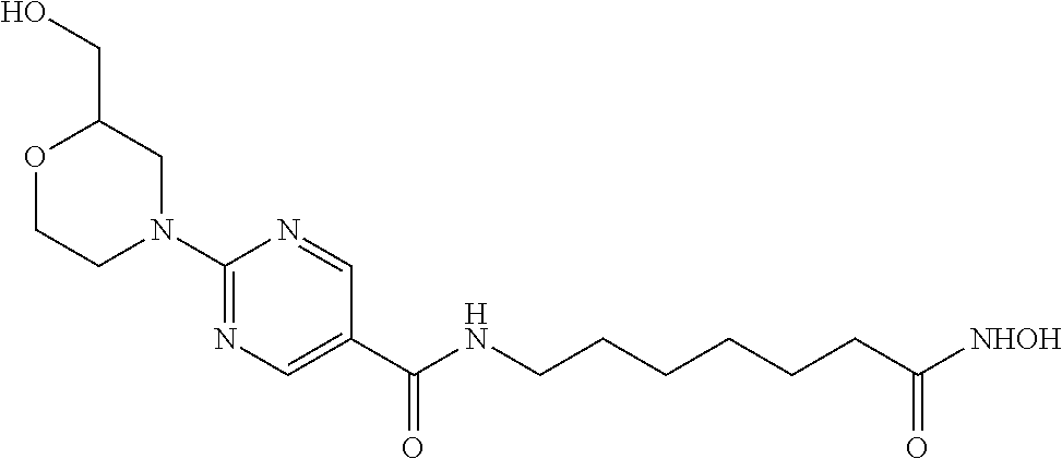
C1(N2CC(CO)OCC2)=NC=C(C(=O)NCCCCCCC([NHOH])=O)C=N1
